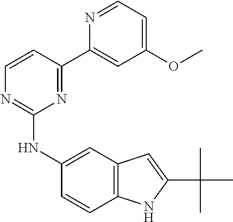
C12=C(C=C(NC3=NC=CC(C4=CC(OC)=CC=N4)=N3)C=C1)C=C(C(C)(C)C)N2
